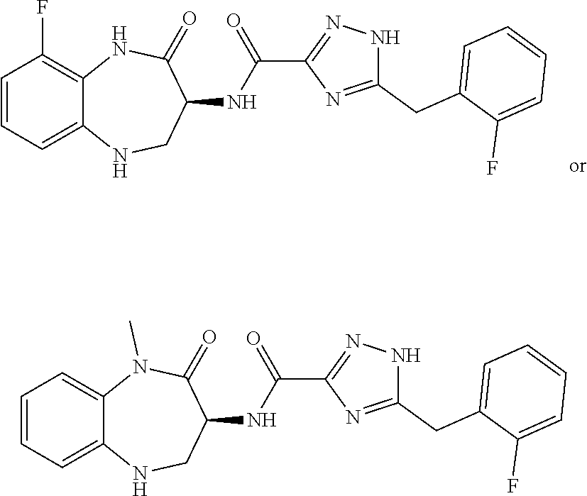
C1=CC=C2C(=C1)N(C)C(=O)C(NC(=O)C1=NNC(CC3=CC=CC=C3F)=N1)CN2.C1=CC=C2C(=C1F)NC(=O)C(NC(=O)C1=NNC(CC3=CC=CC=C3F)=N1)CN2
